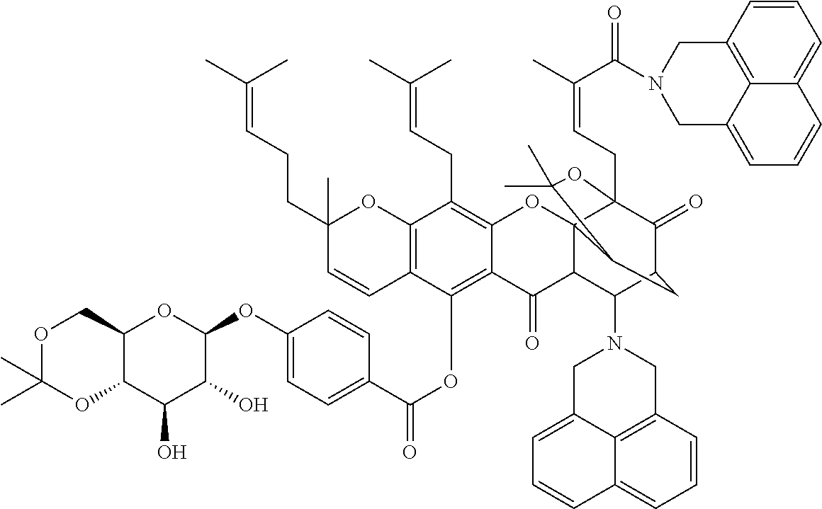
C12=C(OC(C3=CC=C(OC4C(O)C(O)C5C(O4)COC(C)(C)O5)C=C3)=O)C3=C(C(CC=C(C)C)=C1OC14C(C2=O)C(N2CC5=CC=CC6=CC=CC(=C56)C2)C2C(=O)C1(CC=C(C)C(=O)N1CC5=CC=CC6=CC=CC(=C56)C1)OC(C)(C)C4C2)OC(C)(CCC=C(C)C)C=C3
